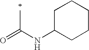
O=C(NC1CCCCC1)C
